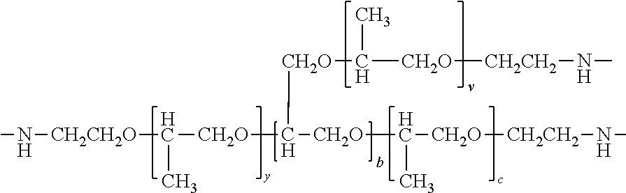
CN[CH2CH2O]C(C)[CH2O]C([CH2O]C(C)[CH2O][CH2CH2]NC)[CH2O]C(C)[CH2O][CH2CH2]NC
